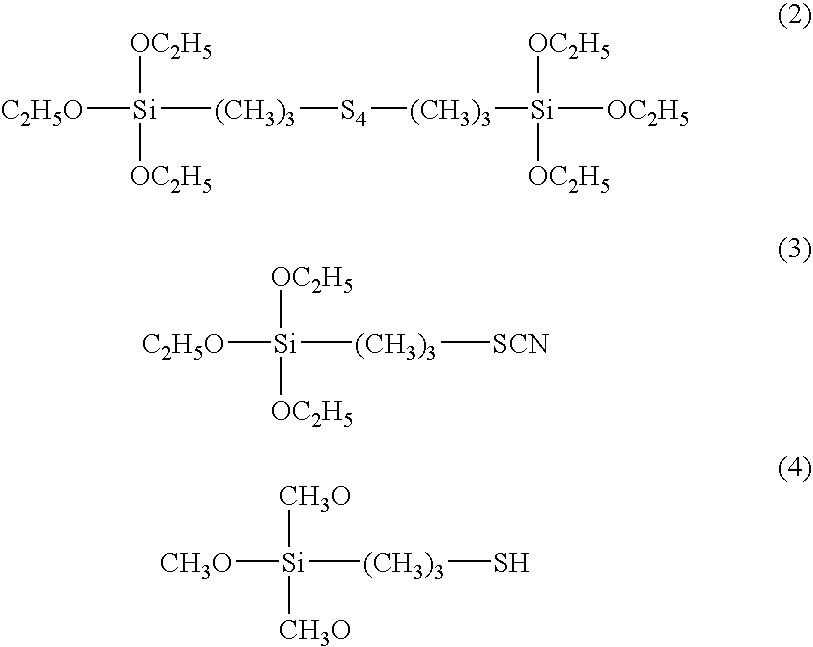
[C2H5O][Si]([(CH3)3][S4][(CH3)3][Si]([OC2H5])([OC2H5])[OC2H5])([OC2H5])[OC2H5].[Si]([C2H5O])([OC2H5])([OC2H5])[(CH3)3][SCN].[Si]([CH3O])([(CH3)3]S)([CH3O])[CH3O]
